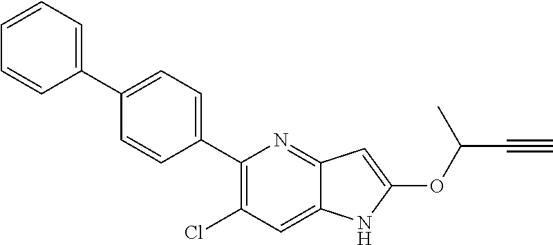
C1(C2=CC=C(C3=CC=CC=C3)C=C2)=C(Cl)C=C2C(=N1)C=C(OC(C#C)C)N2
